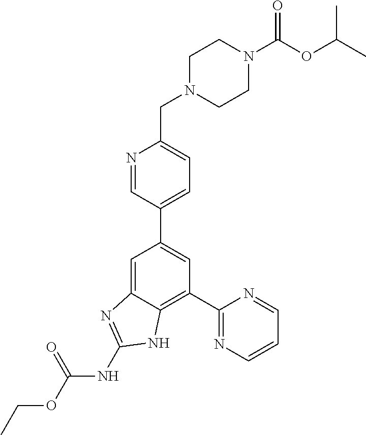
C1=C2C(=C(C3=NC=CC=N3)C=C1C1=CC=C(CN3CCN(C(OC(C)C)=O)CC3)N=C1)NC(NC(OCC)=O)=N2
